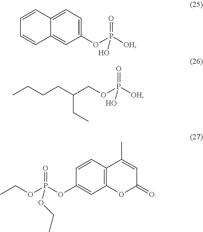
O=P([OH])(OC1=CC=C2C(=C1)C=CC=C2)O.O=P([OH])(OCC(CCCC)CC)O.O=P(OC1=CC2=C(C=C1)C(C)=CC(=O)O2)(OCC)OCC
